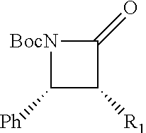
[BocN]1C([Ph])C([R1])C1=O
